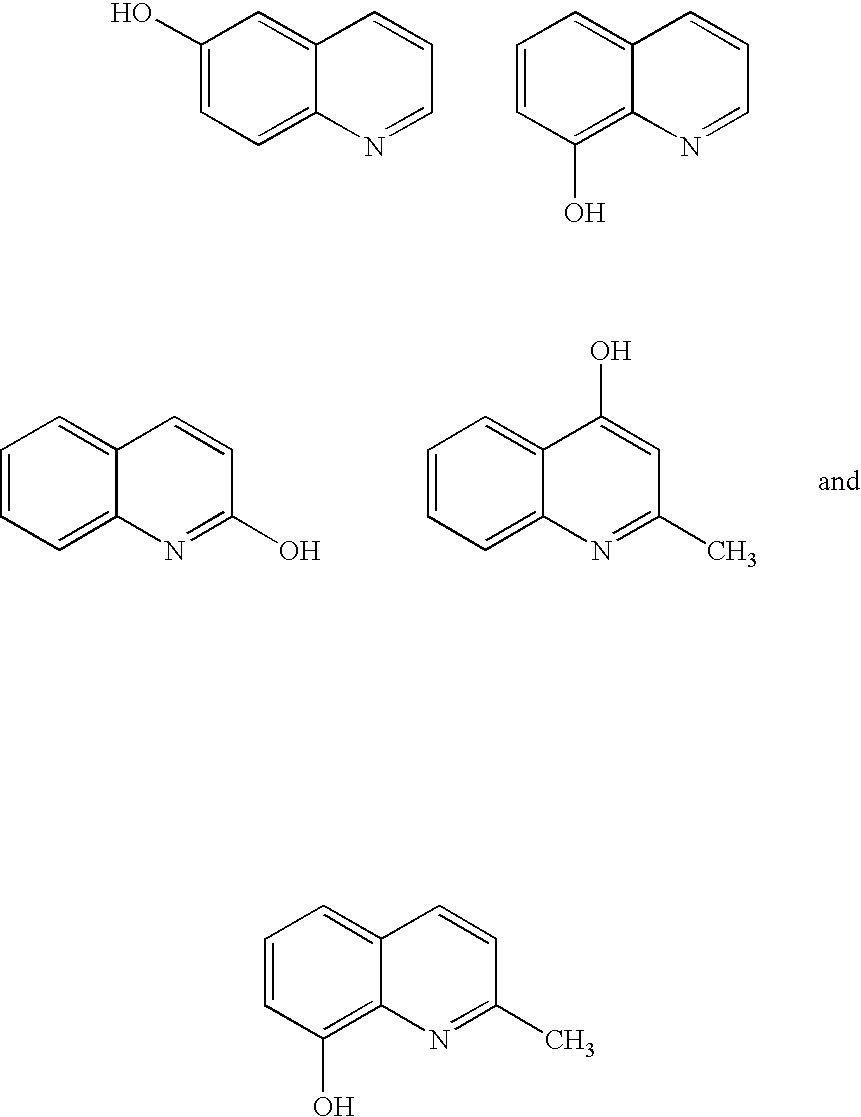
C1(O)=CC=C2C(=C1)C=CC=N2.C1=CC(O)=C2C(=C1)C=CC=N2.C1=CC=C2C(=C1)C=CC(O)=N2.C1=CC=C2C(=C1)C(O)=CC(C)=N2.C1=CC(O)=C2C(=C1)C=CC(C)=N2
